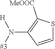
[#3]N([H])C1=C([MeOOC])SC=C1
